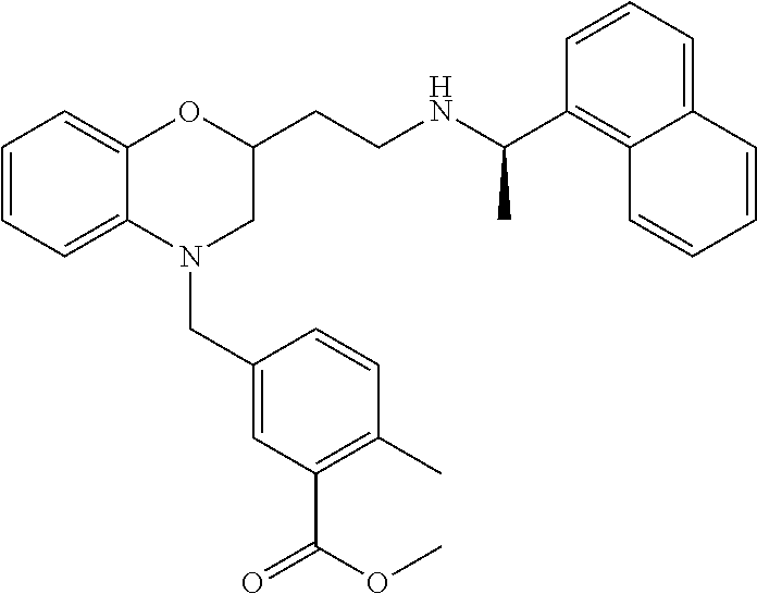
C1=CC=C2C(=C1)OC(CCNC(C1=C3C(=CC=C1)C=CC=C3)C)CN2CC1=CC(C(OC)=O)=C(C)C=C1
